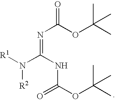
N(=C(NC(OC(C)(C)C)=O)N([R1])[R2])C(OC(C)(C)C)=O
